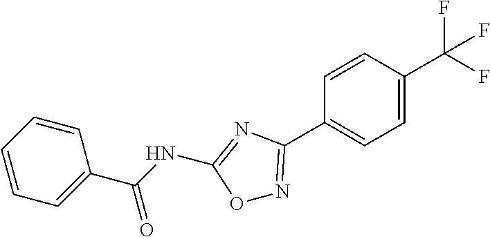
C1=CC(C(NC2=NC(C3=CC=C(C(F)(F)F)C=C3)=NO2)=O)=CC=C1
